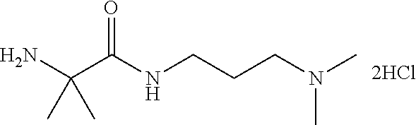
CC(C)(N)C(NCCCN(C)C)=O
